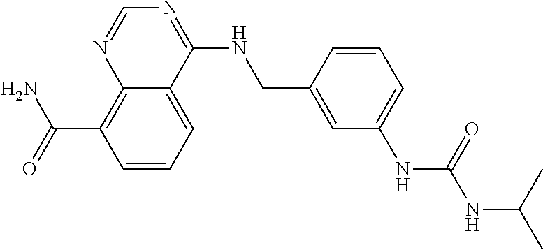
C(C1=C2C(=CC=C1)C(NCC1=CC(NC(=O)NC(C)C)=CC=C1)=NC=N2)(=O)N
